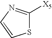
S1C([X5])=NC=C1
